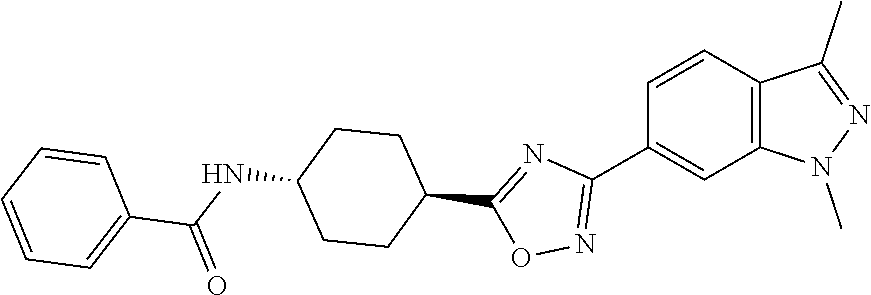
C1(C2=NOC(C3CCC(NC(C4=CC=CC=C4)=O)CC3)=N2)=CC2=C(C=C1)C(C)=NN2C
